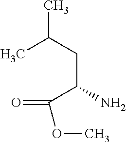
CC(CC(C(OC)=O)N)C
